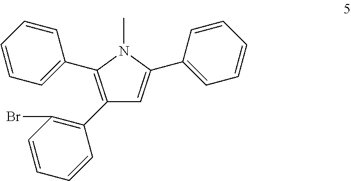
C1(C2=C(C3=CC=CC=C3)N(C)C(C3=CC=CC=C3)=C2)=C(Br)C=CC=C1
